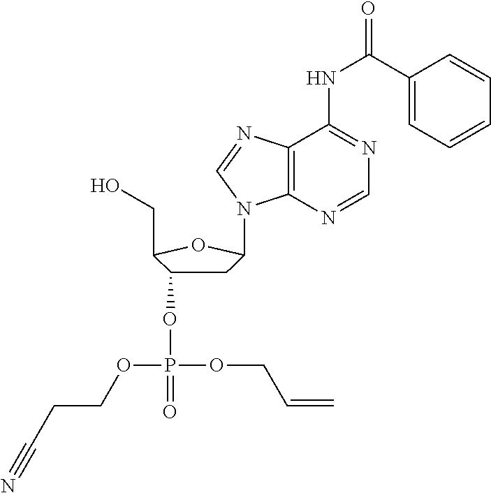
C1C(OP(=O)(OCC=C)OCCC#N)C(CO)OC1N1C2=C(C(NC(C3=CC=CC=C3)=O)=NC=N2)N=C1
